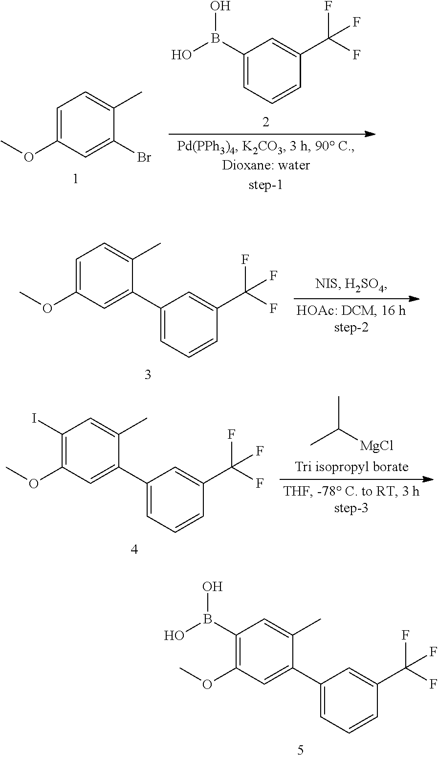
C1(B(O)O)=C(OC)C=C(C2=CC=CC(C(F)(F)F)=C2)C(C)=C1.C1=C(OC)C=C(Br)C(C)=C1.C1(B(O)O)=CC=CC(C(F)(F)F)=C1.C1(I)=C(OC)C=C(C2=CC=CC(C(F)(F)F)=C2)C(C)=C1.CC([MgCl])C.C1=C(OC)C=C(C2=CC=CC(C(F)(F)F)=C2)C(C)=C1
